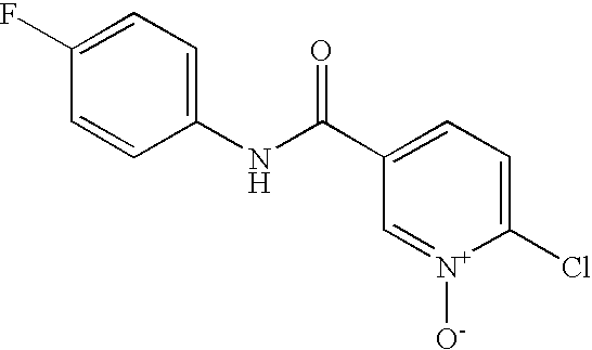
C1=CC(NC(C2=CC=C(Cl)[N+]([O-])=C2)=O)=CC=C1F
